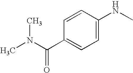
C1=CC(C(N(C)C)=O)=CC=C1NC
